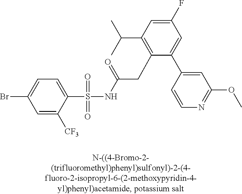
C1=C([CF3])C(S(=O)(=O)NC(CC2=C(C(C)C)C=C(F)C=C2C2=CC(OC)=NC=C2)=O)=CC=C1Br
